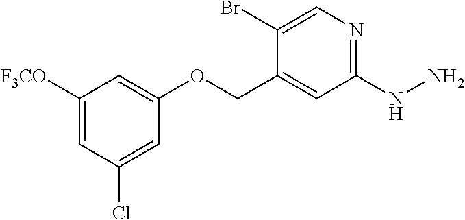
C1([F3CO])=CC(Cl)=CC(OCC2=CC(NN)=NC=C2Br)=C1
